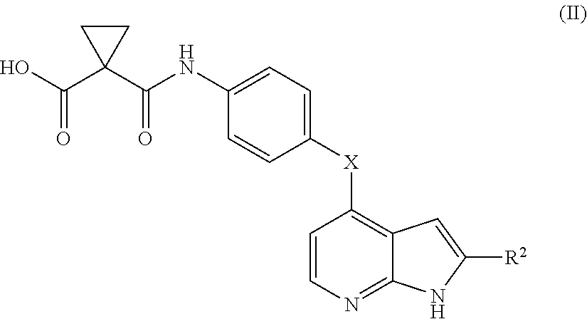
C1=CN=C2C(=C1[X]C1=CC=C(NC(=O)C3(C(=O)O)CC3)C=C1)C=C([R2])N2
